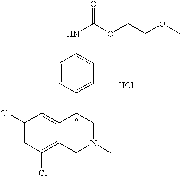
C1(Cl)=CC(Cl)=C2C(=C1)C(C1=CC=C(NC(OCCOC)=O)C=C1)CN(C)C2.Cl
